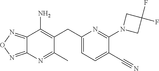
C12=NON=C1N=C(C)C(CC1=CC=C(C#N)C(N3CC(F)(F)C3)=N1)=C2N
